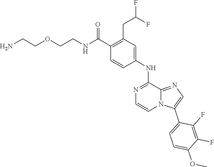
C(OCCNC(C1=C(CC(F)F)C=C(NC2=NC=CN3C2=NC=C3C2=CC=C(OC)C(F)=C2F)C=C1)=O)CN
